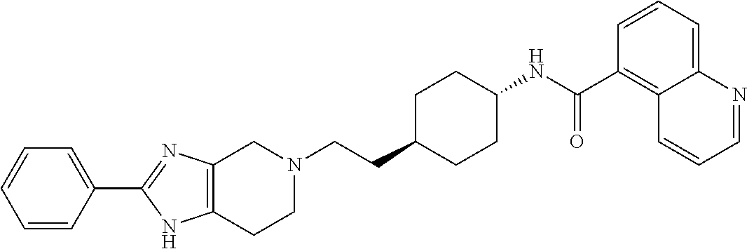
C1(C2=CC=CC=C2)=NC2=C(N1)CCN(CCC1CCC(NC(C3=C4C(=CC=C3)N=CC=C4)=O)CC1)C2
